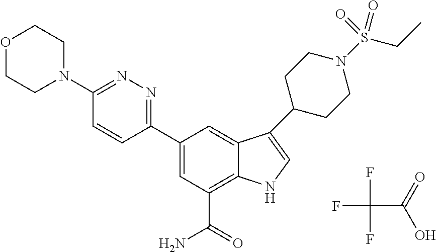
FC(C(=O)O)(F)F.C1(C2=CC(C(=O)N)=C3C(=C2)C(C2CCN(S(CC)(=O)=O)CC2)=CN3)=NN=C(N2CCOCC2)C=C1
